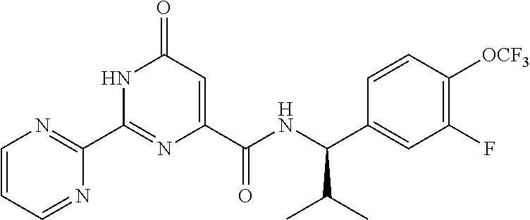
C1(C2=NC=CC=N2)=NC(C(NC(C2=CC(F)=C([OCF3])C=C2)C(C)C)=O)=CC(=O)N1
